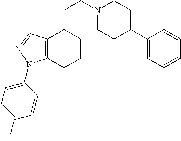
N1(CCC2C3=C(CCC2)N(C2=CC=C(F)C=C2)N=C3)CCC(C2=CC=CC=C2)CC1
